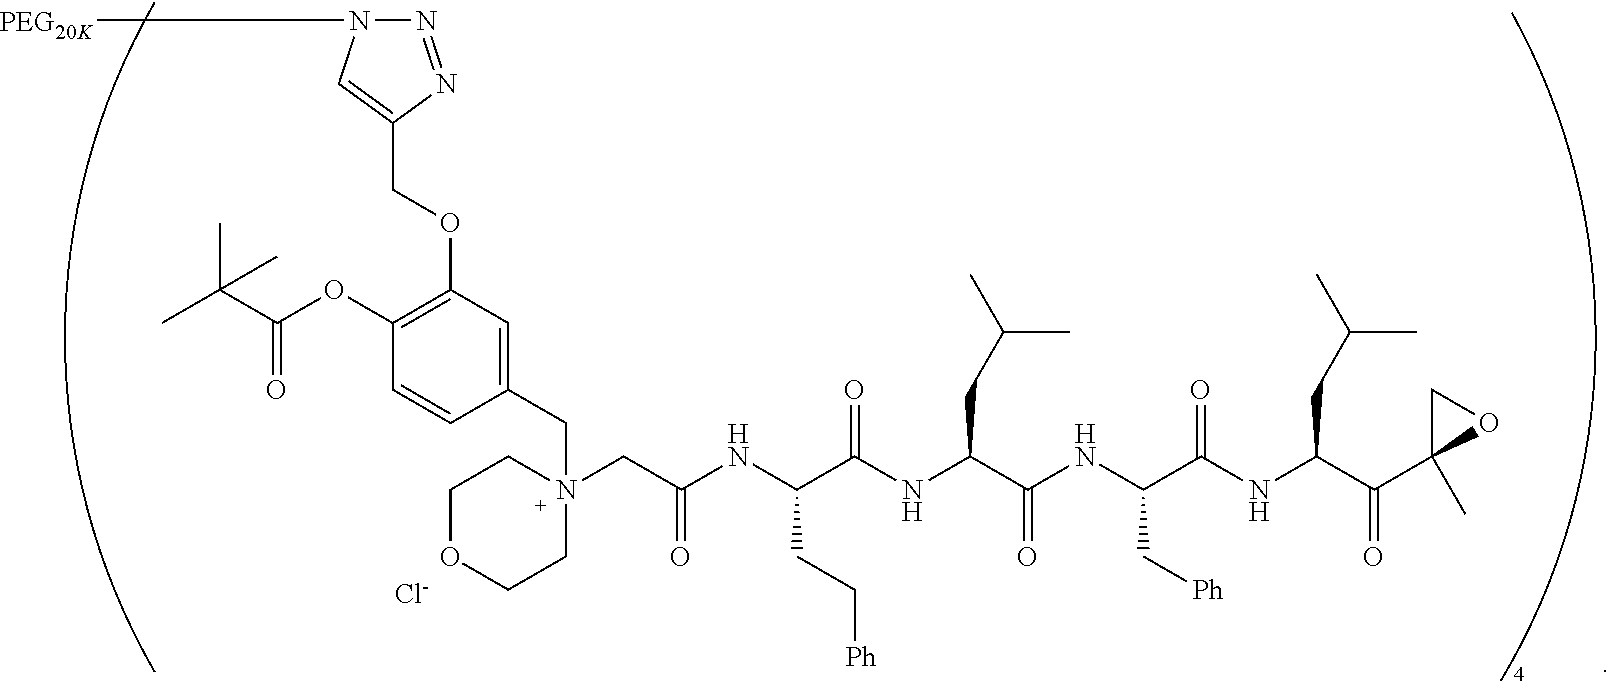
[Cl-].C1OCCN(CC(NC(C(NC(C(NC(C(NC(C(C2(C)OC2)=O)CC(C)C)=O)C[Ph])=O)CC(C)C)=O)CC[Ph])=O)(CC2=CC(OCC3=CN([PEG20K])N=N3)=C(OC(C(C)(C)C)=O)C=C2)C1
